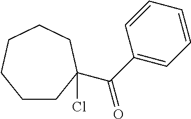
C1(C(=O)C2(Cl)CCCCCC2)=CC=CC=C1
